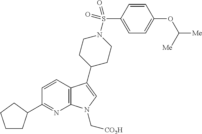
C12=C(C(C3CCN(S(C4=CC=C(OC([Me])[Me])C=C4)(=O)=O)CC3)=CN1C[CO2H])C=CC(C1CCCC1)=N2
